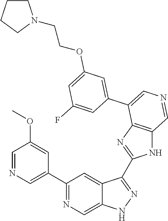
C1(C2=CN=CC(OC)=C2)=NC=C2C(=C1)C(C1=NC3=C(N1)C=NC=C3C1=CC(OCCN3CCCC3)=CC(F)=C1)=NN2
